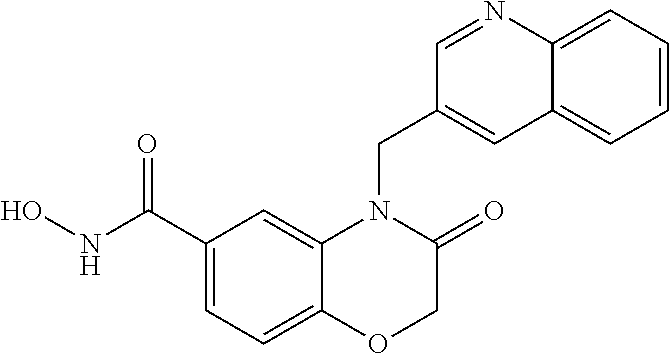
C1(C(NO)=O)=CC=C2C(=C1)N(CC1=CC3=CC=CC=C3N=C1)C(=O)CO2
